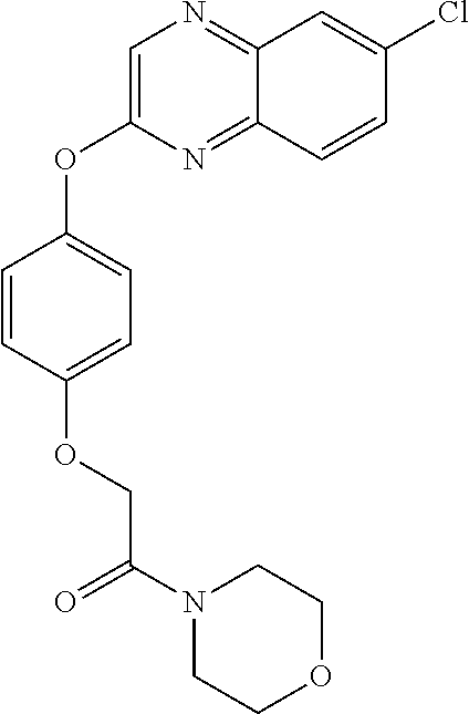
C1(OC2=CN=C3C(=N2)C=CC(Cl)=C3)=CC=C(OCC(N2CCOCC2)=O)C=C1
